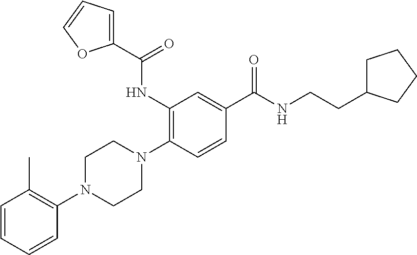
C1=CC=CC(N2CCN(C3=C(NC(C4=CC=CO4)=O)C=C(C(NCCC4CCCC4)=O)C=C3)CC2)=C1C
